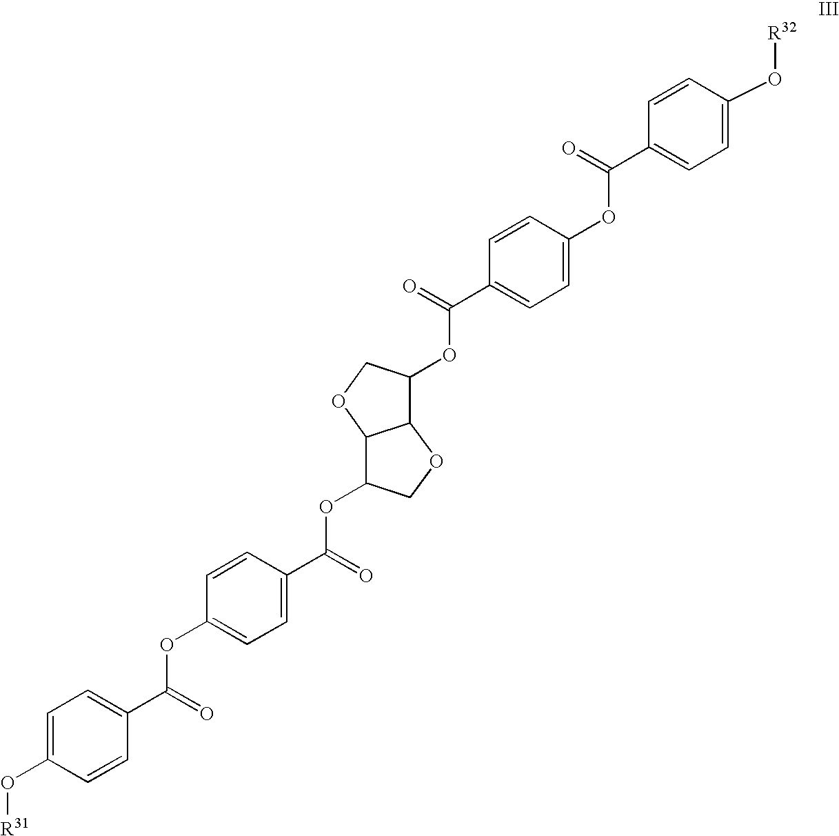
C1=C(O[R31])C=CC(C(OC2=CC=C(C(OC3C4C(OC3)C(OC(=O)C3=CC=C(OC(=O)C5=CC=C(O[R32])C=C5)C=C3)CO4)=O)C=C2)=O)=C1
